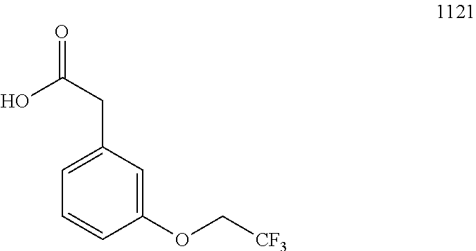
C1=C(OC[CF3])C=CC=C1CC(=O)O
